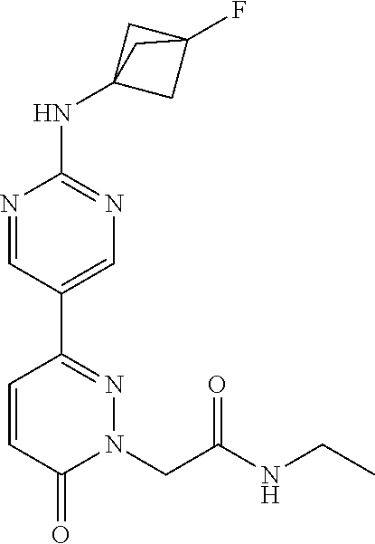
N1=CC(C2=NN(CC(NCC)=O)C(=O)C=C2)=CN=C1NC12CC(F)(C1)C2
